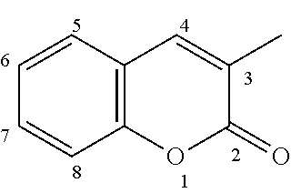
C1=CC2=C(C=C1)OC(=O)C(C)=C2
